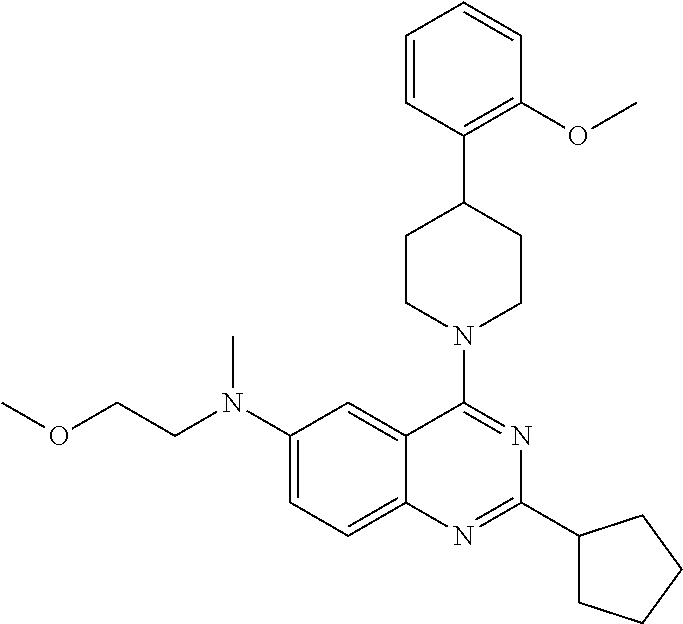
C1(N(CCOC)C)=CC=C2C(=C1)C(N1CCC(C3=C(OC)C=CC=C3)CC1)=NC(C1CCCC1)=N2
